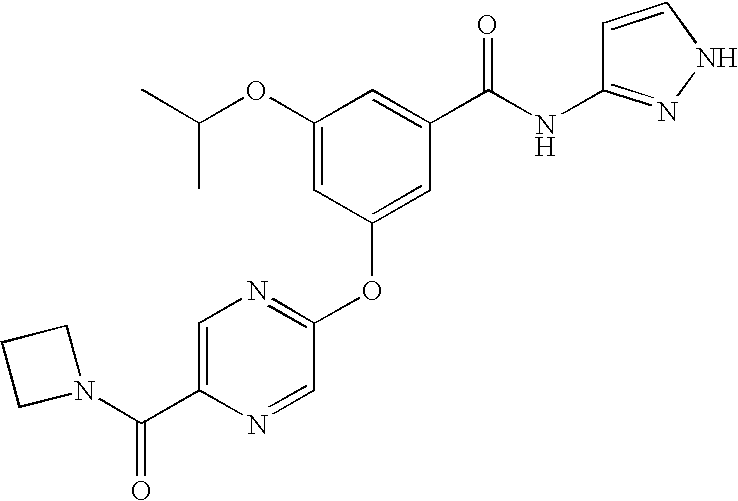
CC(OC1=CC(OC2=NC=C(C(N3CCC3)=O)N=C2)=CC(C(NC2=NNC=C2)=O)=C1)C
